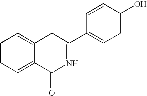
C1=CC=C2C(=C1)CC(C1=CC=C(O)C=C1)=NC2=O
